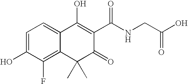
C1=C(O)C(F)=C2C(=C1)C(O)=C(C(NCC(O)=O)=O)C(=O)C2(C)C
